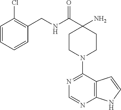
C12=C(C(N3CCC(N)(C(NCC4=C(Cl)C=CC=C4)=O)CC3)=NC=N1)C=CN2
